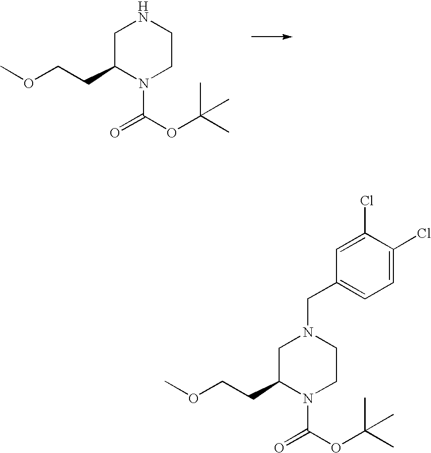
C1C(CCOC)N(C(OC(C)(C)C)=O)CCN1.C1C(CCOC)N(C(OC(C)(C)C)=O)CCN1CC1=CC=C(Cl)C(Cl)=C1
